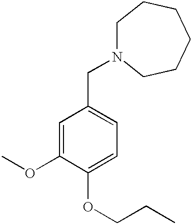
C(C1=CC=C(OCCC)C(OC)=C1)N1CCCCCC1
